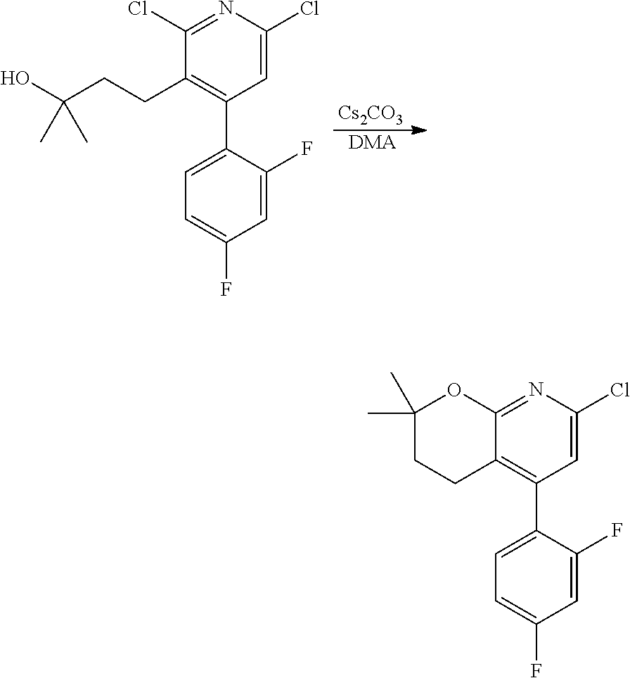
[Cs2CO3].[DMA].C1(Cl)=NC(Cl)=CC(C2=CC=C(F)C=C2F)=C1CCC(O)(C)C.C12=NC(Cl)=CC(C3=CC=C(F)C=C3F)=C1CCC(C)(C)O2
